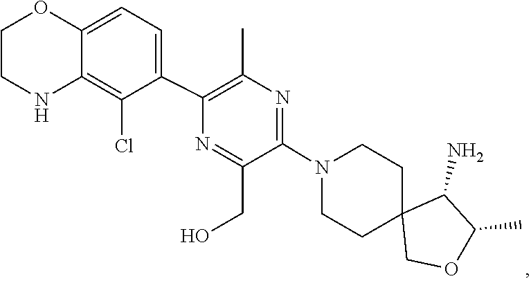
C1C2(COC(C)C2N)CCN(C2=NC(C)=C(C3=CC=C4C(=C3Cl)NCCO4)N=C2CO)C1
